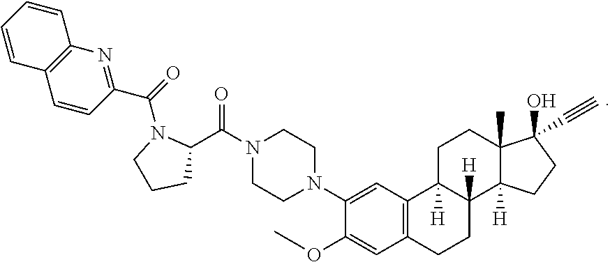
N1(C2=CC3=C(C=C2OC)CCC2([H])C3([H])CCC3(C)C2([H])CCC3(O)C#C)CCN(C(C2N(C(=O)C3=NC4=C(C=C3)C=CC=C4)CCC2)=O)CC1
